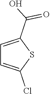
C1=C(C(=O)O)SC(Cl)=C1
